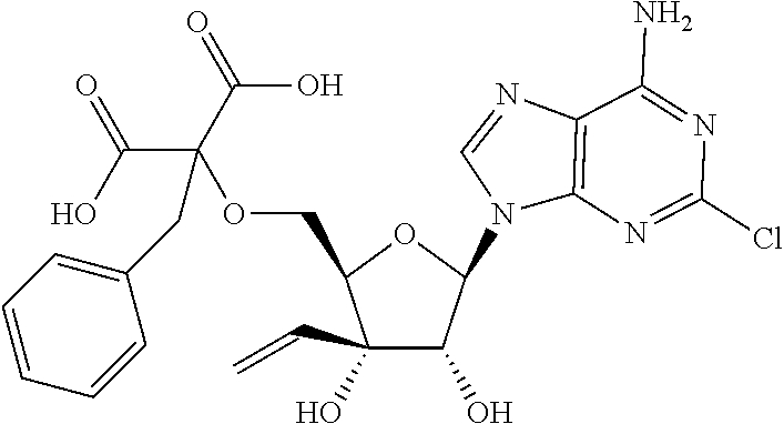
C1(C=C)(O)C(O)C(N2C3=C(N=C2)C(N)=NC(Cl)=N3)OC1COC(CC1=CC=CC=C1)(C(=O)O)C(O)=O
